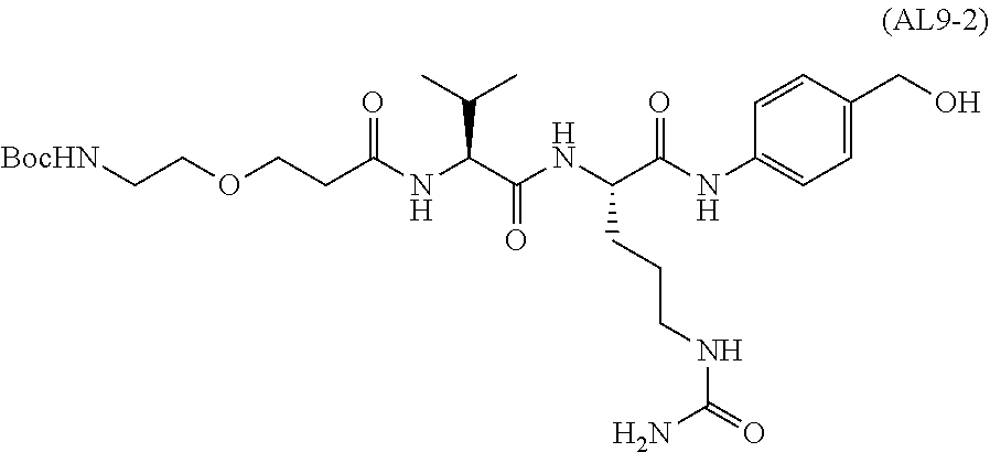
[BocHN]CCOCCC(NC(C(NC(C(NC1=CC=C(CO)C=C1)=O)CCCNC(=O)N)=O)C(C)C)=O
